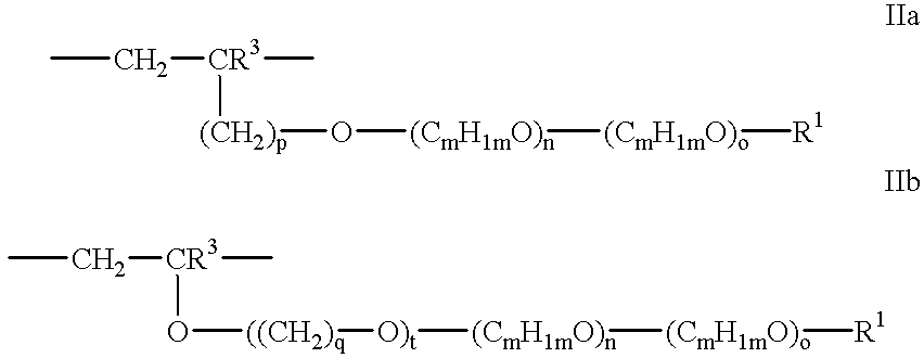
CC[CR3](C)[(CH2)p]O[(CmH1mO)n][(CmH1mO)o][R1].CC[CR3](C)O[((CH2)q][O)t][(CmH1mO)n][(CmH1mO)o][R1]
